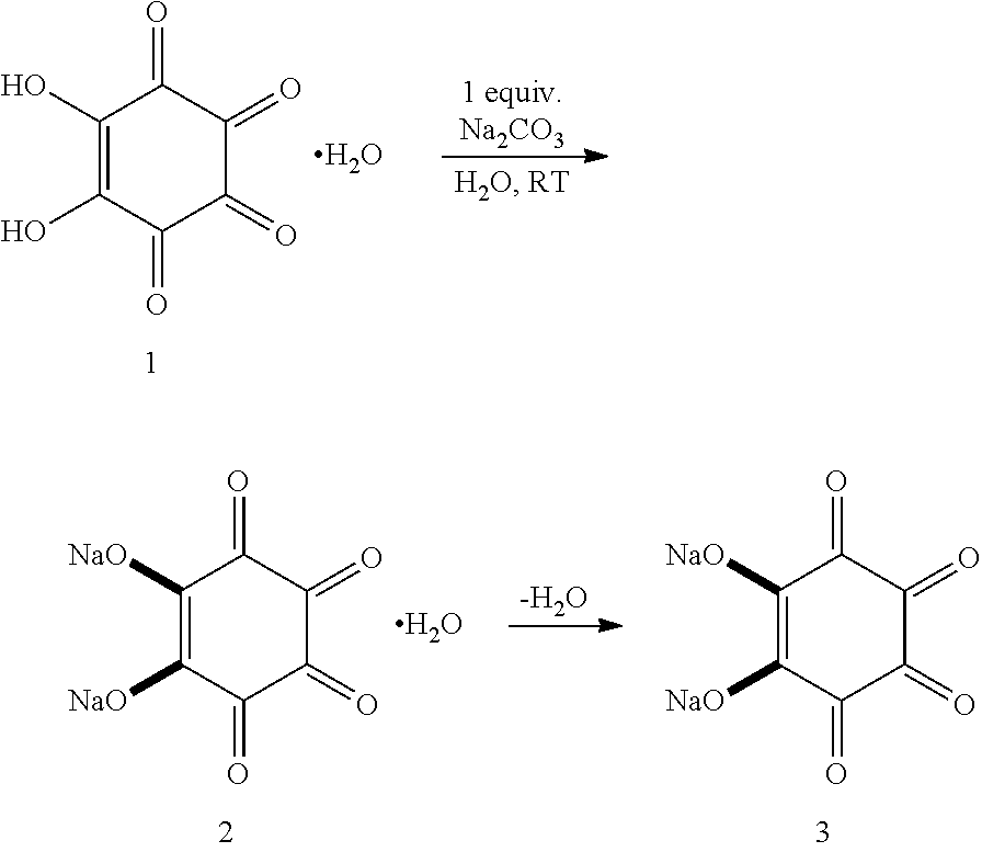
C1(O)=C(O)C(=O)C(=O)C(=O)C1=O.O.[-H2O].C1([NaO])=C([NaO])C(=O)C(=O)C(=O)C1=O.O.C1([NaO])=C([NaO])C(=O)C(=O)C(=O)C1=O
